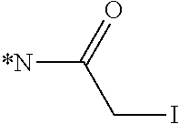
C([*N])(=O)CI
